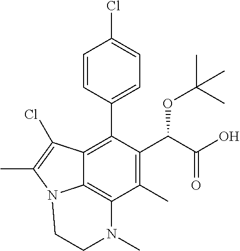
C1=CC(C2=C3C4=C(C(C)=C2C(C(=O)O)OC(C)(C)C)N(C)CCN4C(C)=C3Cl)=CC=C1Cl
